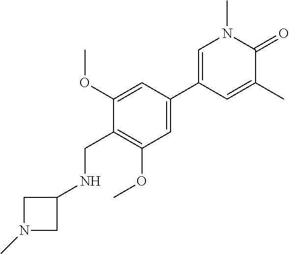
C1=C(C)C(=O)N(C)C=C1C1=CC(OC)=C(CNC2CN(C)C2)C(OC)=C1
